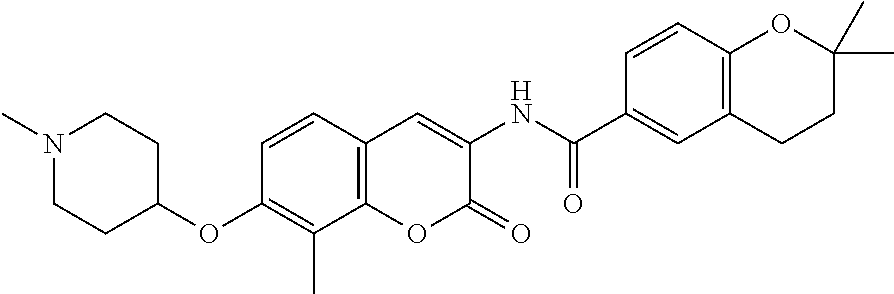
N1(C)CCC(OC2=C(C)C3=C(C=C2)C=C(NC(=O)C2=CC4=C(C=C2)OC(C)(C)CC4)C(=O)O3)CC1
